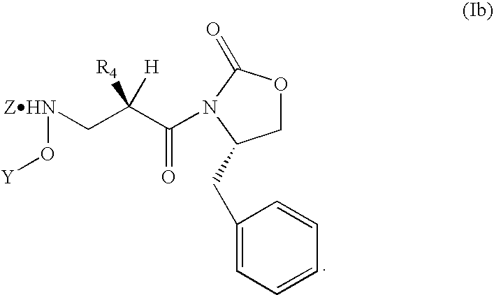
C1OC(=O)N(C(C(C[ZHN]O[Y])([H])[R4])=O)C1CC1=CC=CC=C1
